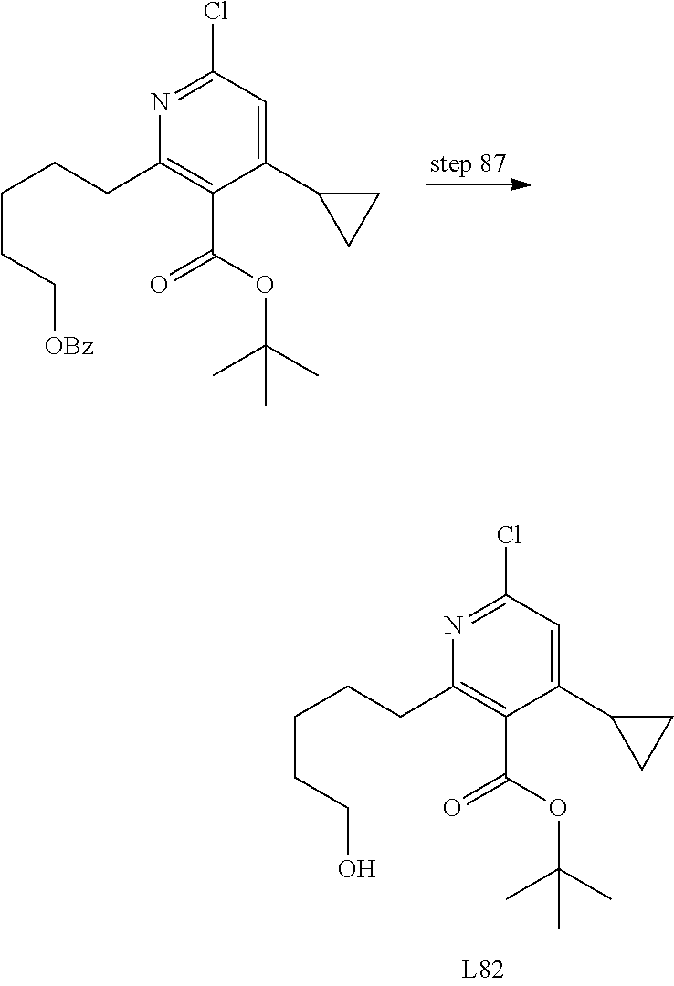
N1=C(Cl)C=C(C2CC2)C(C(OC(C)(C)C)=O)=C1CCCCC[OBz].N1=C(Cl)C=C(C2CC2)C(C(OC(C)(C)C)=O)=C1CCCCCO
